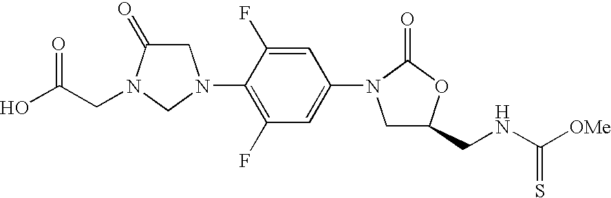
C1C(CNC([OMe])=S)OC(=O)N1C1=CC(F)=C(N2CC(=O)N(CC(O)=O)C2)C(F)=C1
